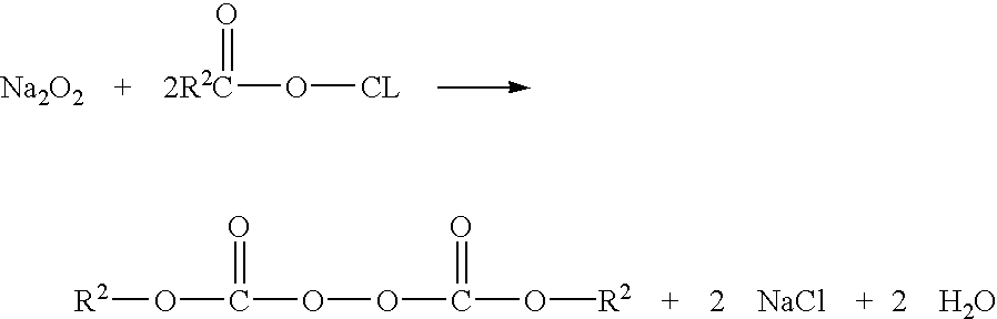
[Na2O2].[2R2C](O[CL])=O.[R2]OC(=O)OOC(=O)O[R2].[NaCl].O
